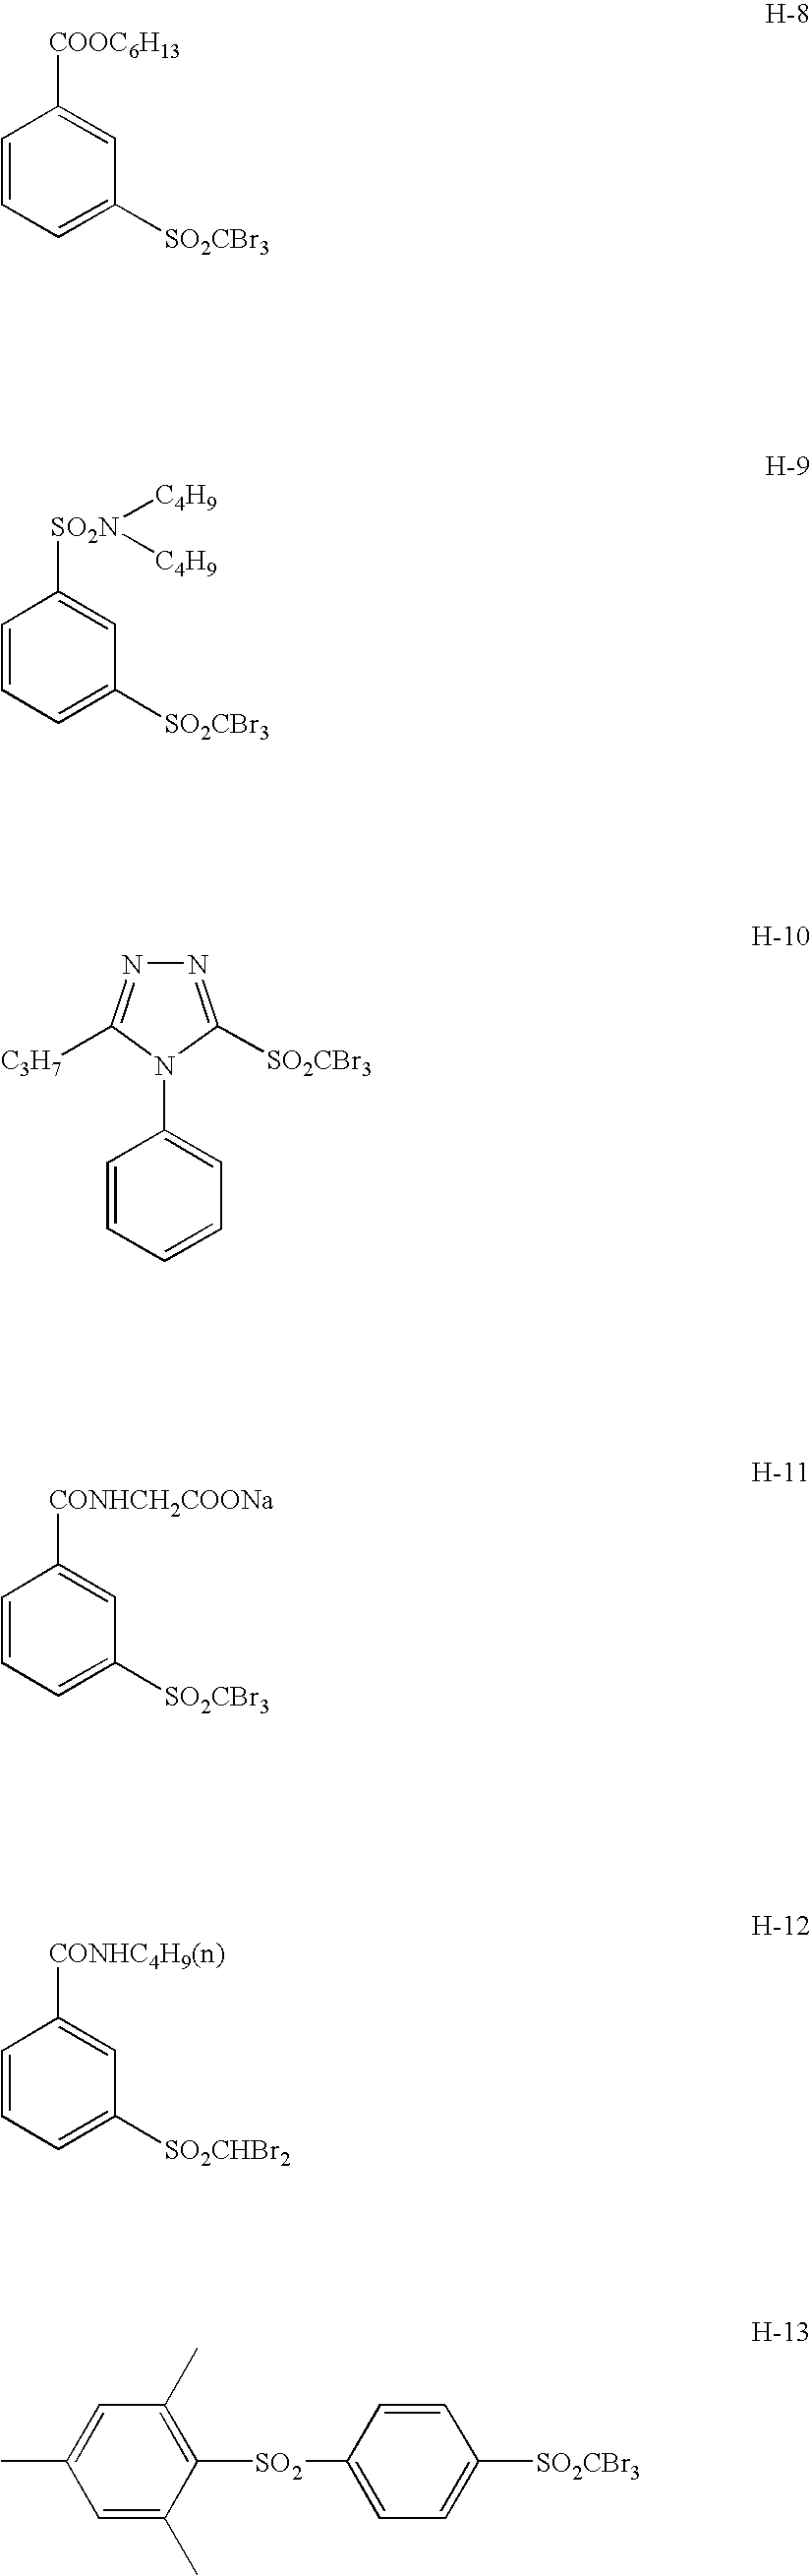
C1=CC=C([SO2CBr3])C=C1[COOC6H13].C1=CC=C([SO2CBr3])C=C1[SO2N]([C4H9])[C4H9].N1=C([SO2CBr3])N(C2=CC=CC=C2)C([C3H7])=N1.C1=CC=C([SO2CBr3])C=C1[CONHCH2COONa].C1=CC=C([SO2CHBr2])C=C1[CONHC4H9(n)].C1=C(C)C([SO2]C2=CC=C([SO2CBr3])C=C2)=C(C)C=C1C
